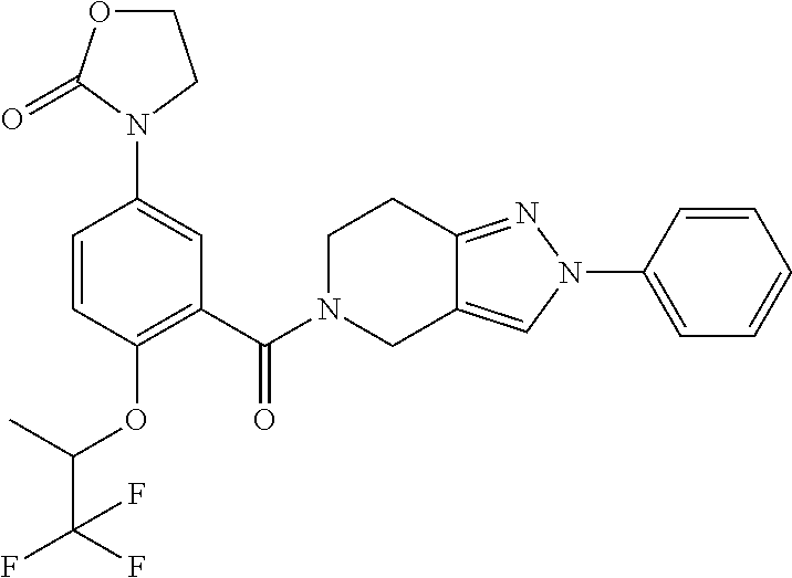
C12=NN(C3=CC=CC=C3)C=C1CN(C(=O)C1=C(OC(C(F)(F)F)C)C=CC(N3CCOC3=O)=C1)CC2
